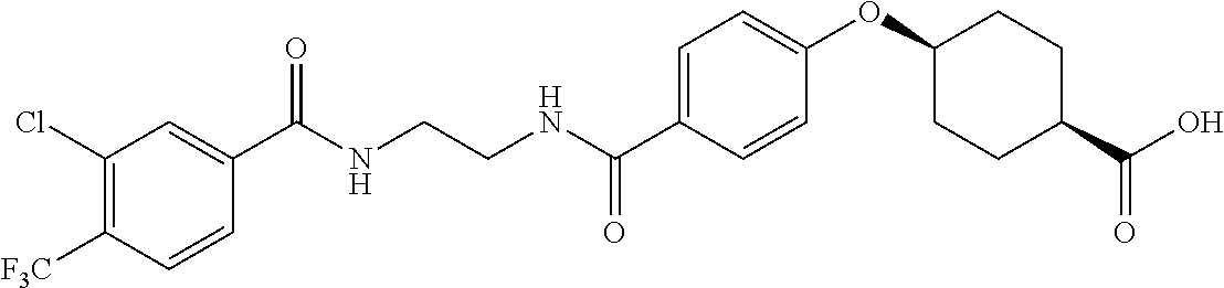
C1(C(NCCNC(C2=CC=C(OC3CCC(C(O)=O)CC3)C=C2)=O)=O)=CC(Cl)=C([F3C])C=C1
